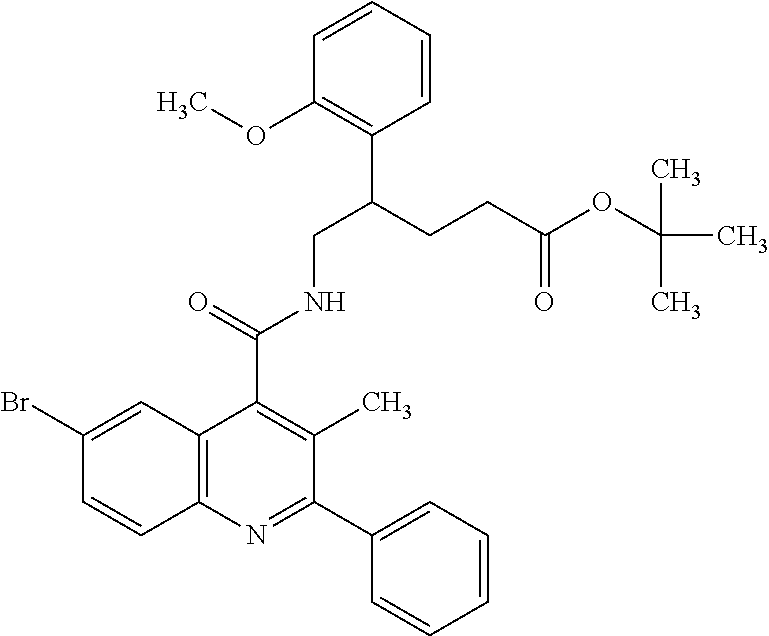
C1(Br)=CC2=C(C=C1)N=C(C1=CC=CC=C1)C(C)=C2C(=O)NCC(CCC(OC(C)(C)C)=O)C1=C(OC)C=CC=C1
